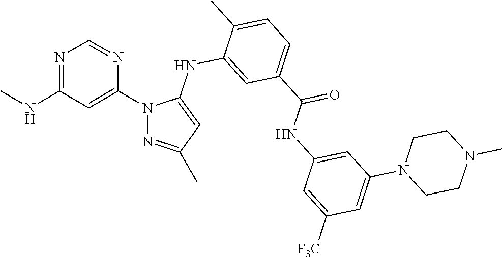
N1=C(NC)C=C(N2N=C(C)C=C2NC2=CC(C(NC3=CC(N4CCN(C)CC4)=CC([F3C])=C3)=O)=CC=C2C)N=C1
